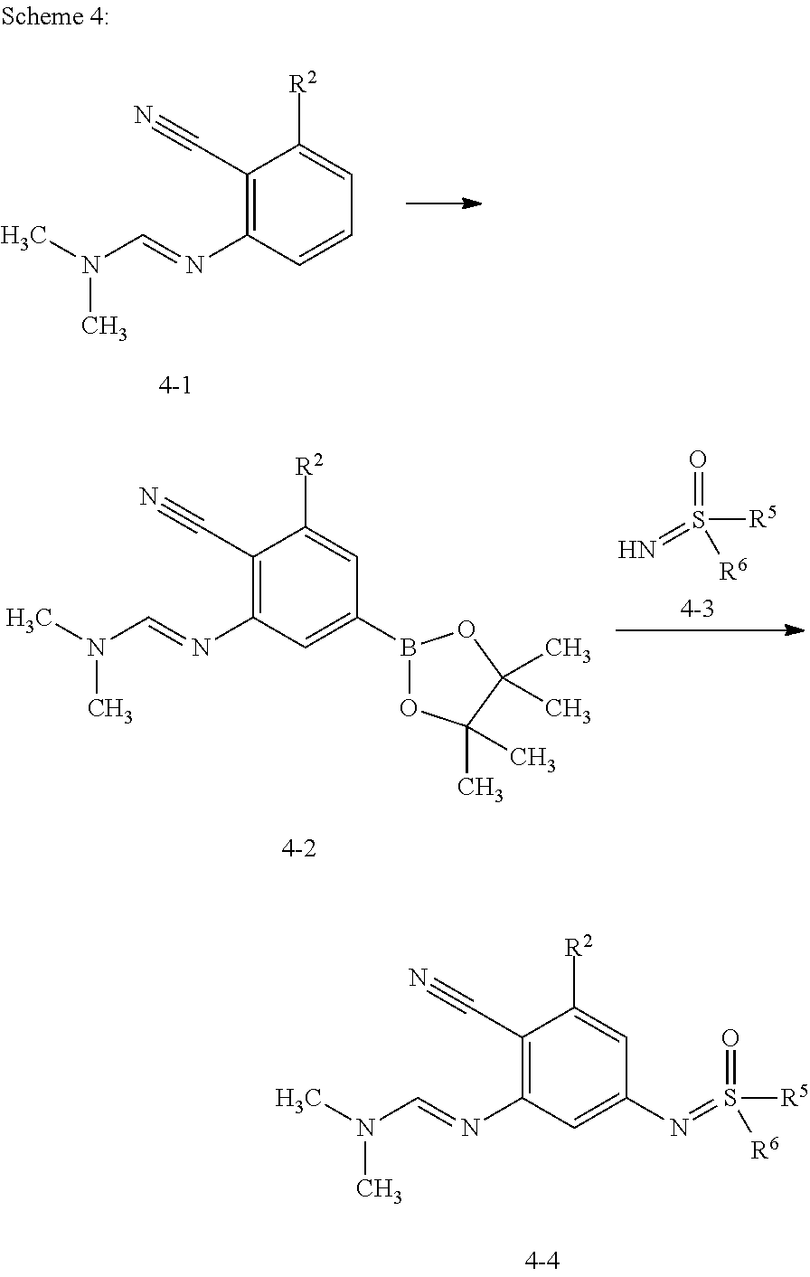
C1(C#N)=C(N=CN(C)C)C=C(N=S(=O)([R5])[R6])C=C1[R2].C1(C#N)=C(N=CN(C)C)C=CC=C1[R2].C1(C#N)=C(N=CN(C)C)C=C(B2OC(C)(C)C(C)(C)O2)C=C1[R2].O=S([R5])([R6])=N
